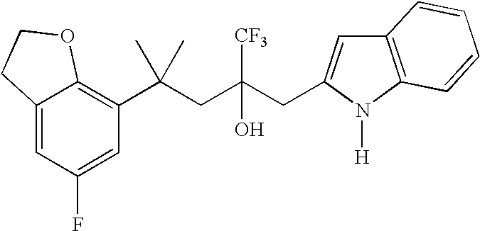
C12=CC(F)=CC(C(CC(CC3=CC4=C(N3[H])C=CC=C4)([CF3])O)(C)C)=C1OCC2
